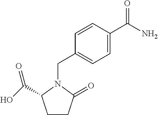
C1=CC(C(N)=O)=CC=C1CN1C(C(O)=O)CCC1=O
